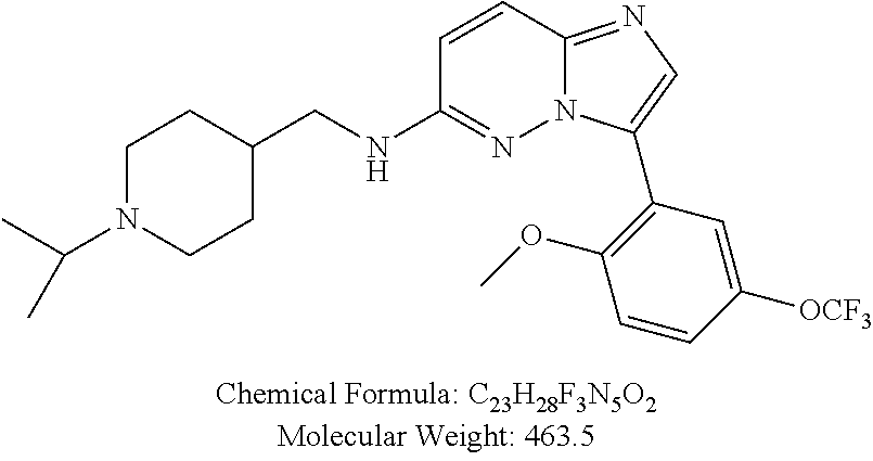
C1=CC2=NC=C(C3=C(OC)C=CC([OCF3])=C3)N2N=C1NCC1CCN(C(C)C)CC1
